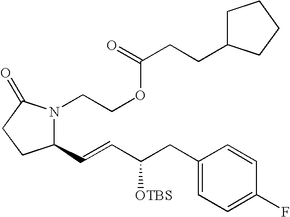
C1(C=CC(CC2=CC=C(F)C=C2)[OTBS])N(CCOC(CCC2CCCC2)=O)C(=O)CC1
